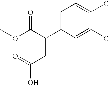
C1=C(C(C(OC)=O)CC(O)=O)C=C(Cl)C(Cl)=C1
